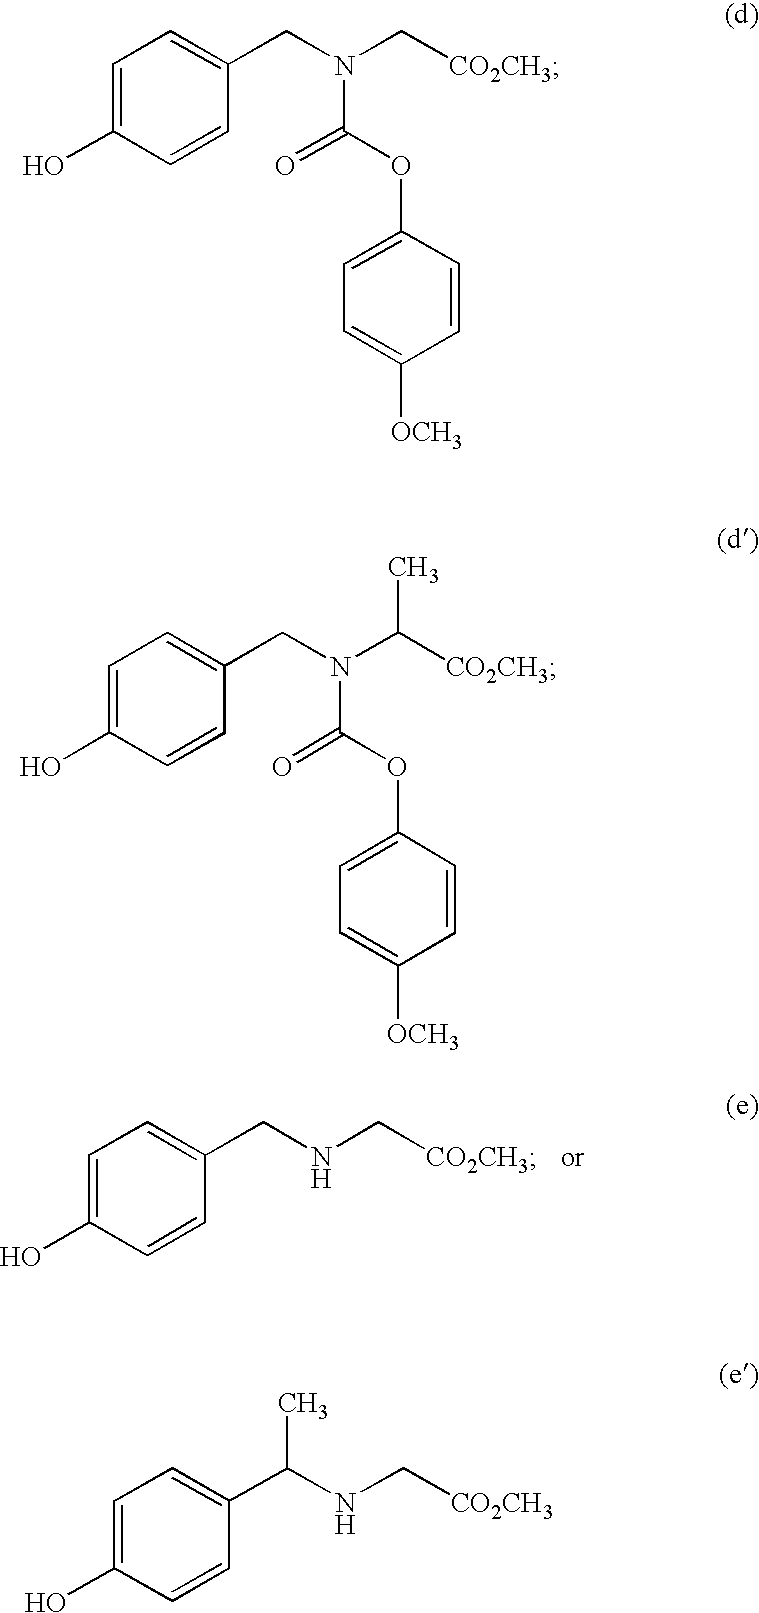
C1=C(O)C=CC(CNC[CO2CH3])=C1.C1=C(O)C=CC(CN(C[CO2CH3])C(OC2=CC=C([OCH3])C=C2)=O)=C1.C1=C(O)C=CC(CN(C([CO2CH3])C)C(OC2=CC=C([OCH3])C=C2)=O)=C1.C1=C(O)C=CC(C(NC[CO2CH3])C)=C1
